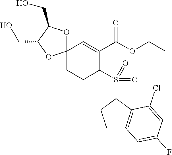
C12(CCC(S(C3CCC4=C3C(Cl)=CC(F)=C4)(=O)=O)C(C(OCC)=O)=C1)OC(CO)C(CO)O2
